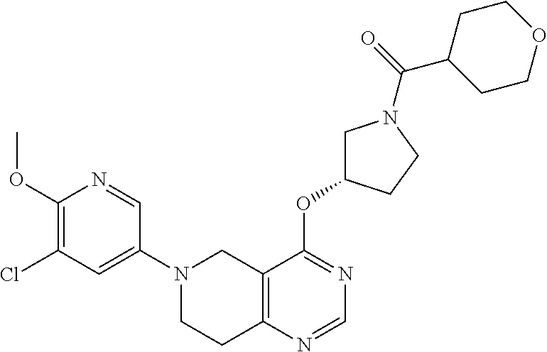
C1(OC)=C(Cl)C=C(N2CCC3=C(C2)C(OC2CN(C(C4CCOCC4)=O)CC2)=NC=N3)C=N1
